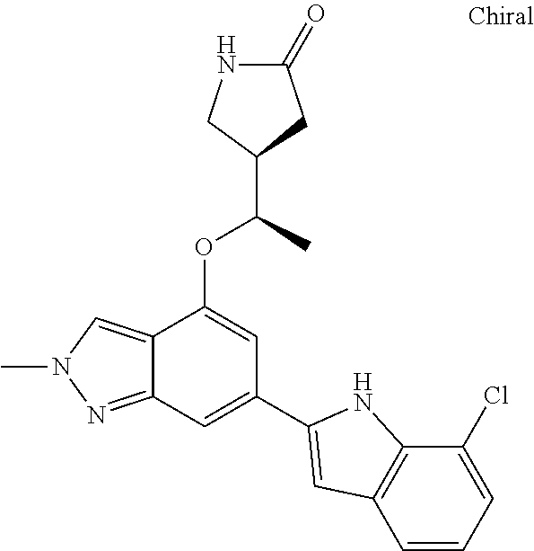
N1C(=O)CC(C(C)OC2=CC(C3=CC4=C(C(Cl)=CC=C4)N3)=CC3=NN(C)C=C23)C1
